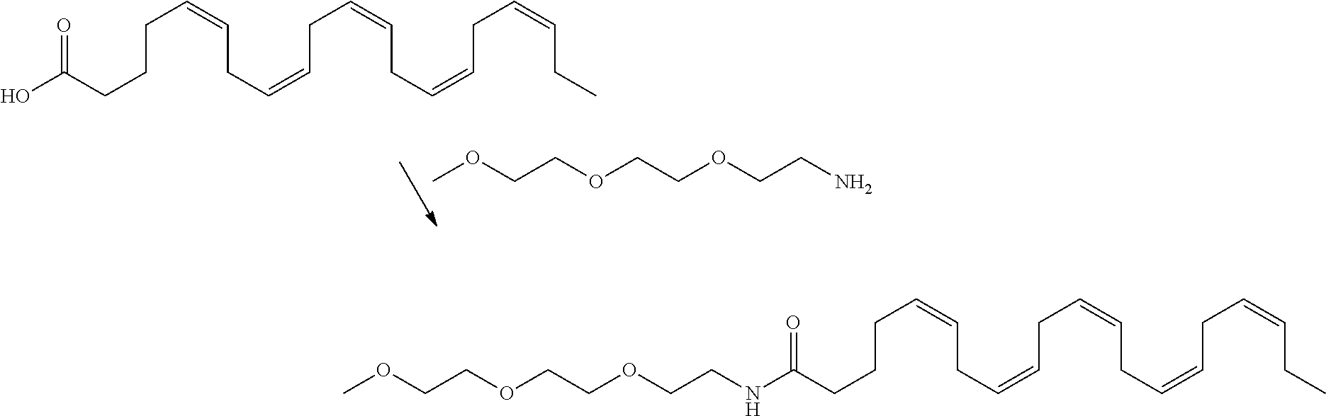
COCCOCCOCCN.C(CCC(=O)O)C=CCC=CCC=CCC=CCC=CCC.COCCOCCOCCNC(=O)CCCC=CCC=CCC=CCC=CCC=CCC
